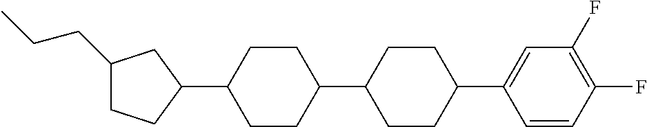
C1(CCC)CCC(C2CCC(C3CCC(C4=CC(F)=C(F)C=C4)CC3)CC2)C1
